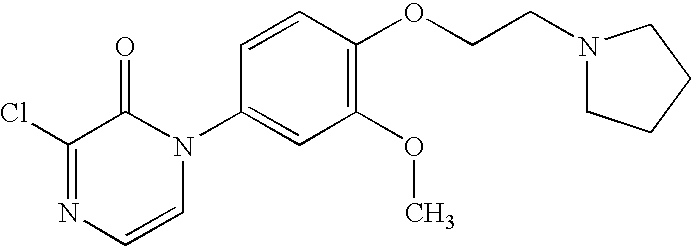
C1(Cl)=NC=CN(C2=CC(OC)=C(OCCN3CCCC3)C=C2)C1=O
